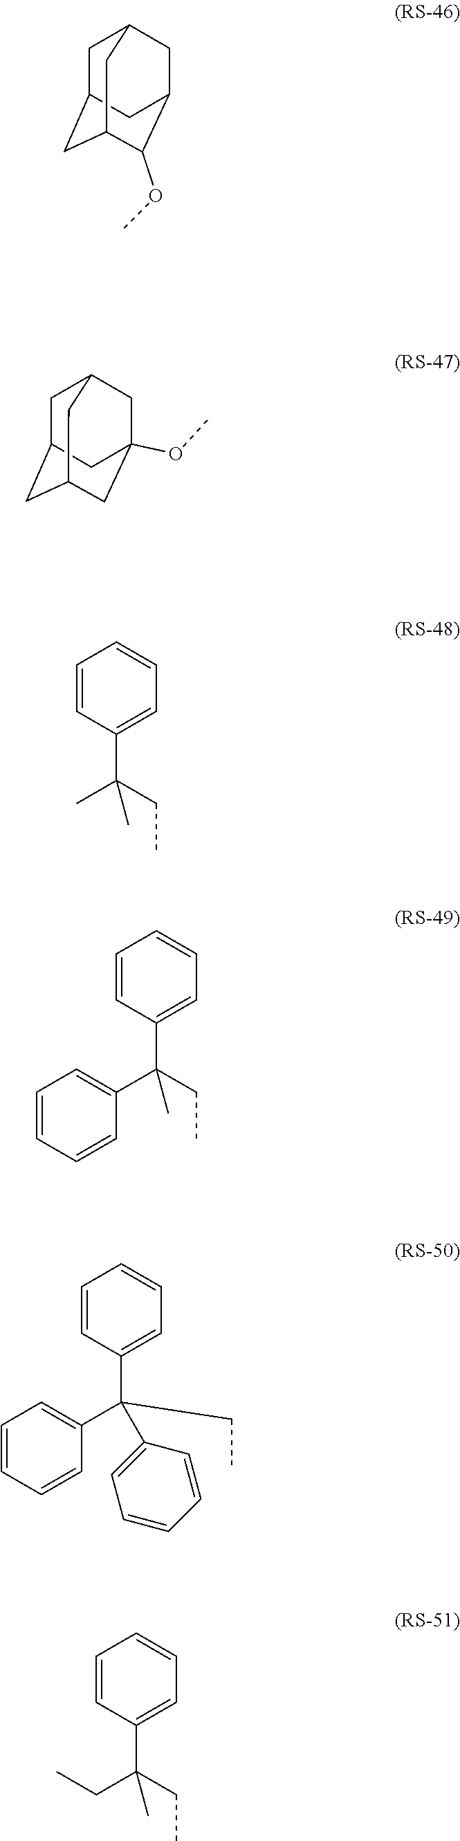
C1C2CC3C(OC)C(CC1C3)C2.C1C2CC3CC(OC)(CC1C3)C2.C1=CC(C(C)(CC)C)=CC=C1.C1=CC(C(C2=CC=CC=C2)(CC)C)=CC=C1.C1=CC(C(C2=CC=CC=C2)(C2=CC=CC=C2)CC)=CC=C1.C1=CC(C(CC)(CC)C)=CC=C1
